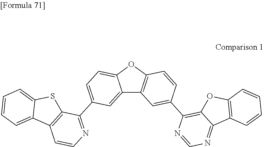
C12=CC(C3=NC=CC4=C3SC3=CC=CC=C43)=CC=C1OC1=C2C=C(C2=C3C(=NC=N2)C2=C(O3)C=CC=C2)C=C1
